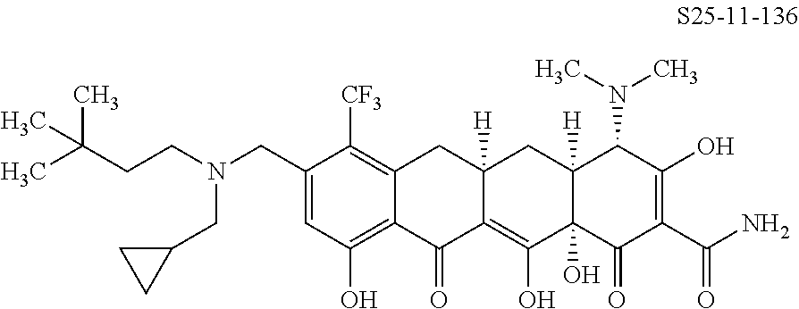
C1(CN(CCC(C)(C)C)CC2CC2)=CC(O)=C2C(=C1[CF3])CC1([H])C(=C(O)C3(O)C([H])(C1)C(N(C)C)C(O)=C(C(N)=O)C3=O)C2=O
